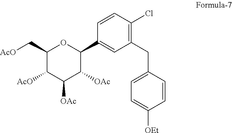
C1=CC(CC2=C(Cl)C=CC(C3OC(C[AcO])C([AcO])C([OAc])C3[OAc])=C2)=CC=C1[OEt]
